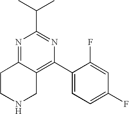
N1=C2C(=C(C3=CC=C(F)C=C3F)N=C1C(C)C)CNCC2
